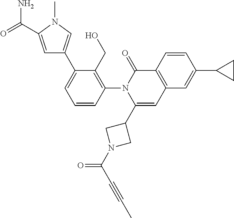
C1=CC(N2C(C3CN(C(C#CC)=O)C3)=CC3=C(C2=O)C=CC(C2CC2)=C3)=C(CO)C(C2=CN(C)C(C(=O)N)=C2)=C1
